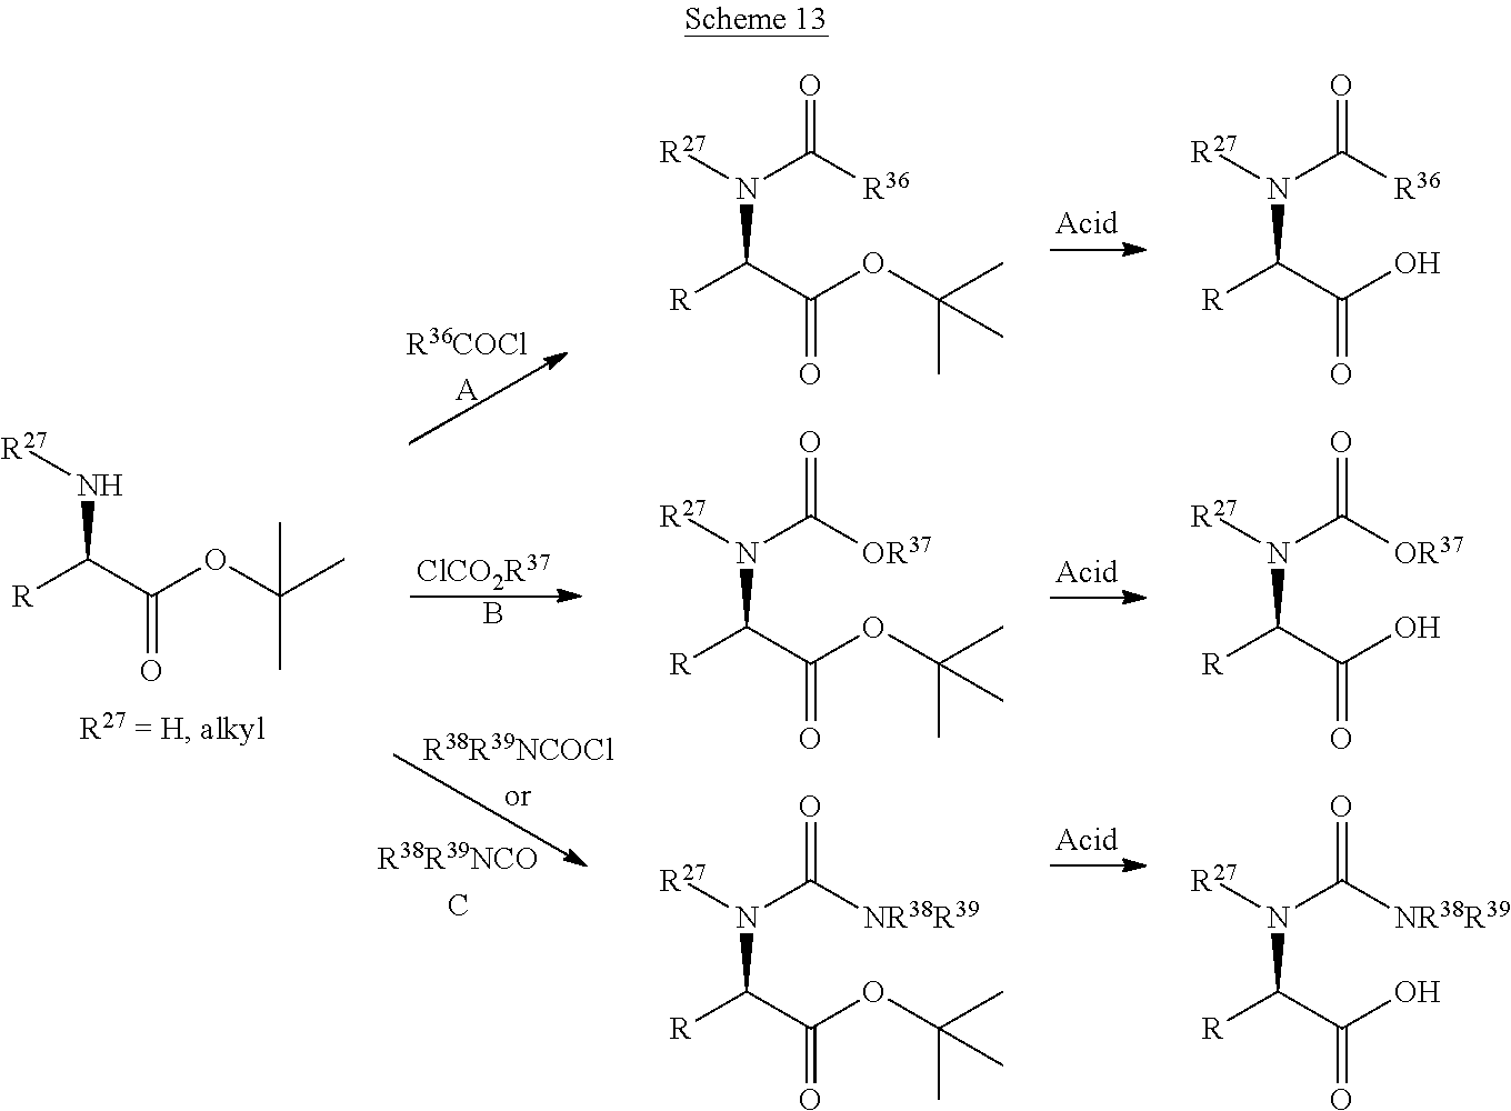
[ClCO2R37].B.[R]C(C(OC(C)(C)C)=O)N([R27])C([R36])=O.[R]C(C(OC(C)(C)C)=O)N([R27])C([OR37])=O.[R]C(C(OC(C)(C)C)=O)N([R27])C([NR38R39])=O.[R]C(C(OC(C)(C)C)=O)N[R27].[R]C(C(O)=O)N([R27])C([R36])=O.[R]C(C(O)=O)N([R27])C([OR37])=O.[R]C(C(O)=O)N([R27])C([NR38R39])=O
